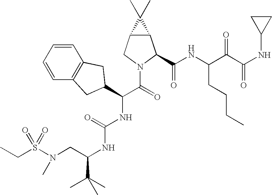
C(C)S(=O)(N(C)CC(NC(=O)NC(C(N1C(C(=O)NC(CCCC)C(=O)C(=O)NC2CC2)C2C(C1)C2(C)C)=O)C1CC2=C(C=CC=C2)C1)C(C)(C)C)=O
